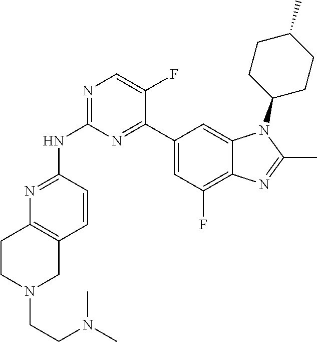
N1=C(NC2=NC=C(F)C(C3=CC(F)=C4C(=C3)N(C3CCC(C)CC3)C(C)=N4)=N2)C=CC2=C1CCN(CCN(C)C)C2
